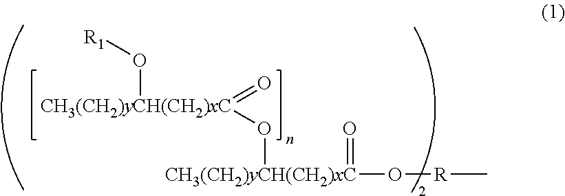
[CH3(CH2)yCH(CH2)xC](O[R]C)(O[CH3(CH2)yCH(CH2)xC](=O)O[R1])=O
